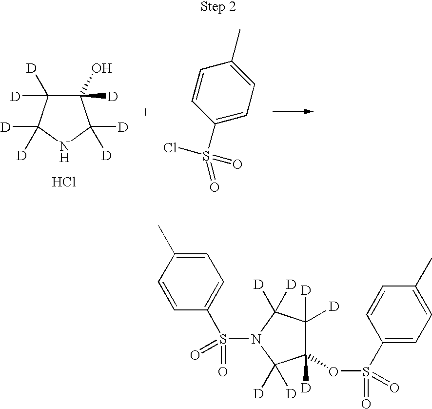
C1([D])(O)C([D])([D])C([D])([D])NC1([D])[D].Cl.C1(S(=O)(Cl)=O)=CC=C(C)C=C1.C1([D])(OS(C2=CC=C(C)C=C2)(=O)=O)C([D])([D])C([D])([D])N(S(C2=CC=C(C)C=C2)(=O)=O)C1([D])[D]
